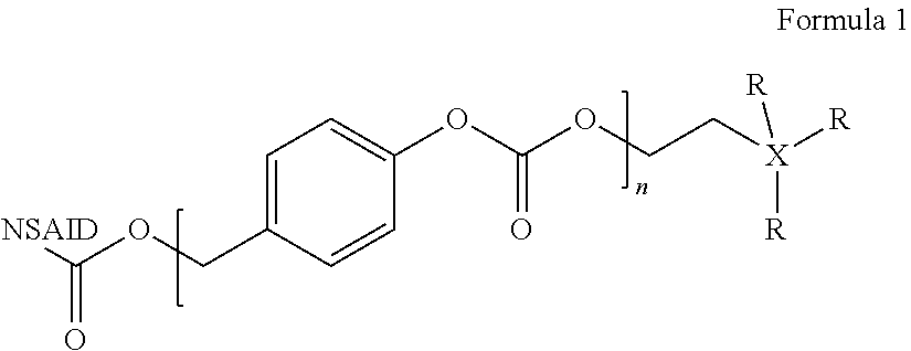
C1=C(COC([NSAID])=O)C=CC(OC(OCC[X]([R])([R])[R])=O)=C1
